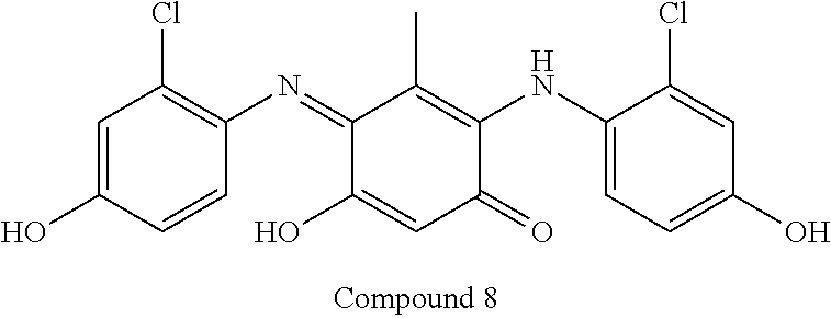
C1(=NC2=C(Cl)C=C(O)C=C2)C(O)=CC(=O)C(NC2=CC=C(O)C=C2Cl)=C1C
